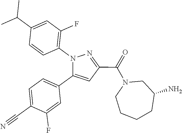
C1=C(C#N)C(F)=CC(C2=CC(C(=O)N3CCCCC(N)C3)=NN2C2=C(F)C=C(C(C)C)C=C2)=C1
